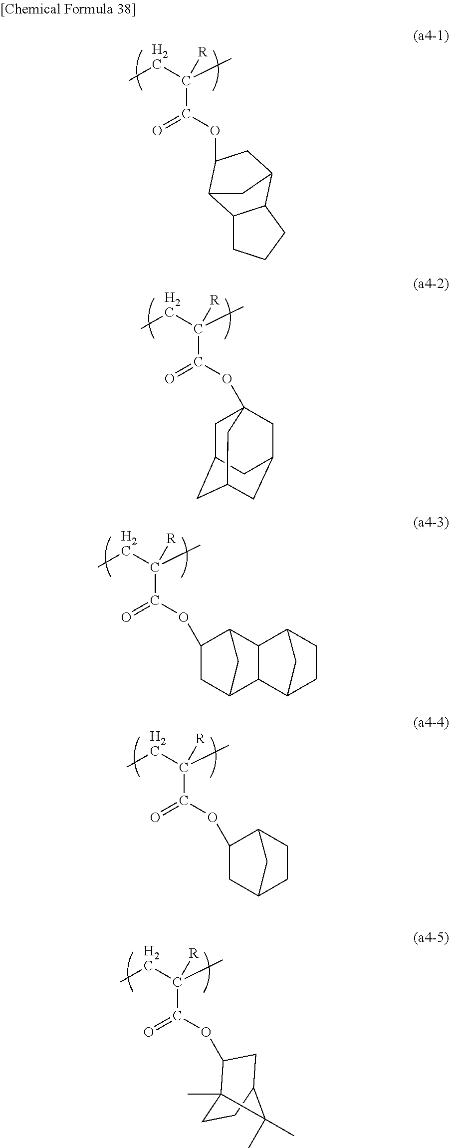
O(C(C(CC)(C)[R])=O)C1CC2C3C(C1C2)C1CCC3C1.O(C(C(CC)(C)[R])=O)C1CC2CCC1C2.O(C(C(CC)(C)[R])=O)C1C2(C)CCC(C1)C2(C)C.O(C(C(CC)(C)[R])=O)C1CC2C3C(CCC3)C1C2.O(C(C(CC)(C)[R])=O)C12CC3CC(CC(C1)C3)C2
